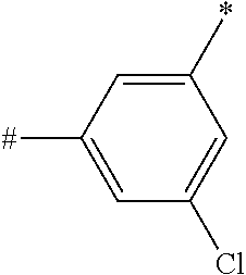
C1(*)=CC([#])=CC(Cl)=C1
